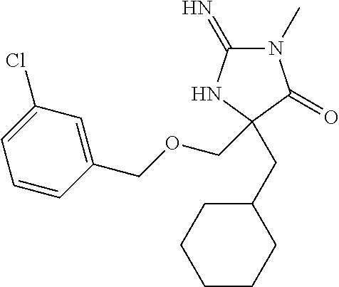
N1(C)C(=N)NC(COCC2=CC(Cl)=CC=C2)(CC2CCCCC2)C1=O
